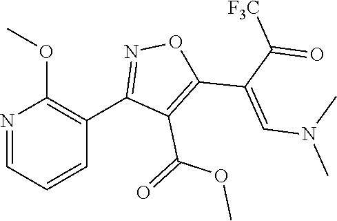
N1=CC=CC(C2=NOC(C(C([F3C])=O)=CN(C)C)=C2C(=O)OC)=C1OC
